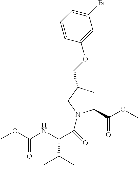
C1(C(OC)=O)CC(COC2=CC(Br)=CC=C2)CN1C(=O)C(NC(OC)=O)C(C)(C)C
